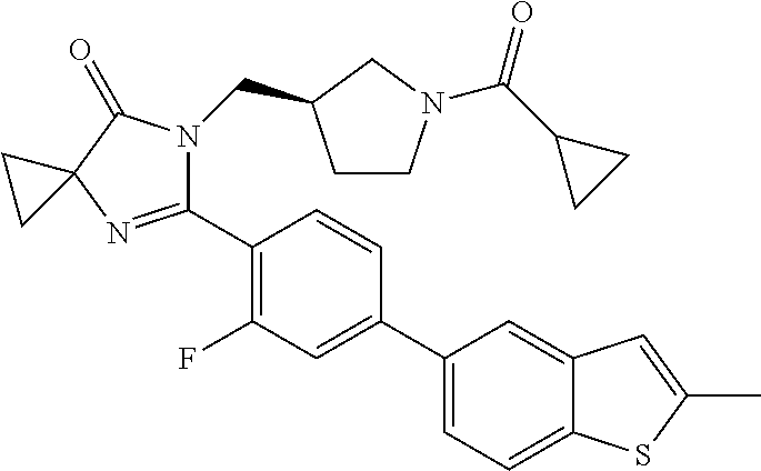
C12=CC(C3=CC(F)=C(C4=NC5(C(=O)N4CC4CCN(C(C6CC6)=O)C4)CC5)C=C3)=CC=C1SC(C)=C2
